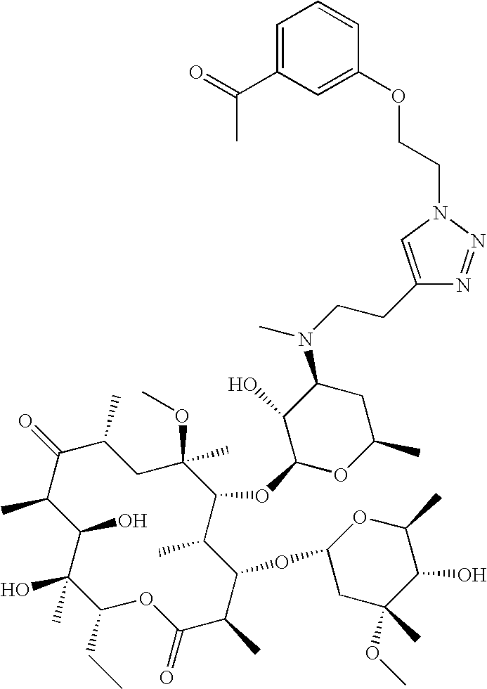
C1(O)C(C)C(=O)C(C)CC(C)(OC)C(OC2OC(C)CC(N(CCC3=CN(CCOC4=CC(C(=O)C)=CC=C4)N=N3)C)C2O)C(C)C(OC2CC(OC)(C)C(O)C(C)O2)C(C)C(=O)OC(CC)C1(O)C
